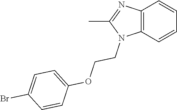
C12=C(C=CC=C1)N(CCOC1=CC=C(Br)C=C1)C(C)=N2
